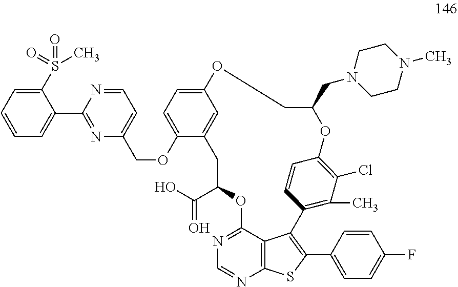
N1=C2C3=C(N=C1)SC(C1=CC=C(F)C=C1)=C3C1=C(C)C(Cl)=C(C=C1)OC(CN1CCN(C)CC1)COC1=CC=C(OCC3=CC=NC(C4=CC=CC=C4S(=O)(=O)C)=N3)C(=C1)CC(C(=O)O)O2
